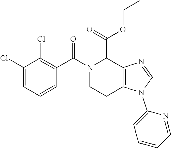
C1(Cl)=CC=CC(C(=O)N2CCC3=C(C2C(OCC)=O)N=CN3C2=CC=CC=N2)=C1Cl
